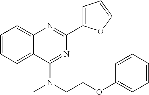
C1=CC=C2C(=C1)N=C(C1=CC=CO1)N=C2N(CCOC1=CC=CC=C1)C
